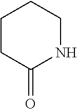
C1CC(=O)NCC1
